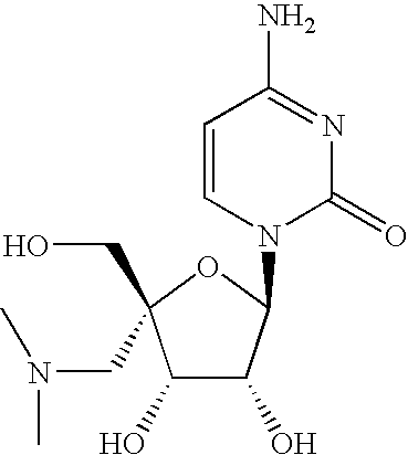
C1(O)C(O)C(N2C(=O)N=C(N)C=C2)OC1(CN(C)C)CO
